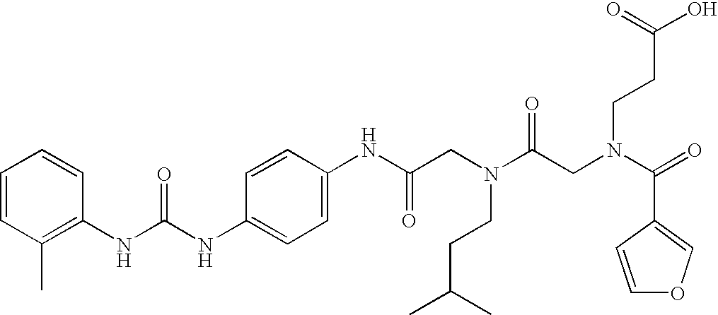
C1=CC(C)=C(NC(NC2=CC=C(NC(CN(C(CN(C(=O)C3=COC=C3)CCC(O)=O)=O)CCC(C)C)=O)C=C2)=O)C=C1
